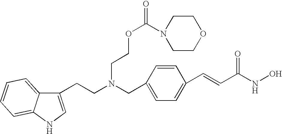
C1(CCN(CC2=CC=C(C=CC(NO)=O)C=C2)CCOC(=O)N2CCOCC2)=CNC2=CC=CC=C12
